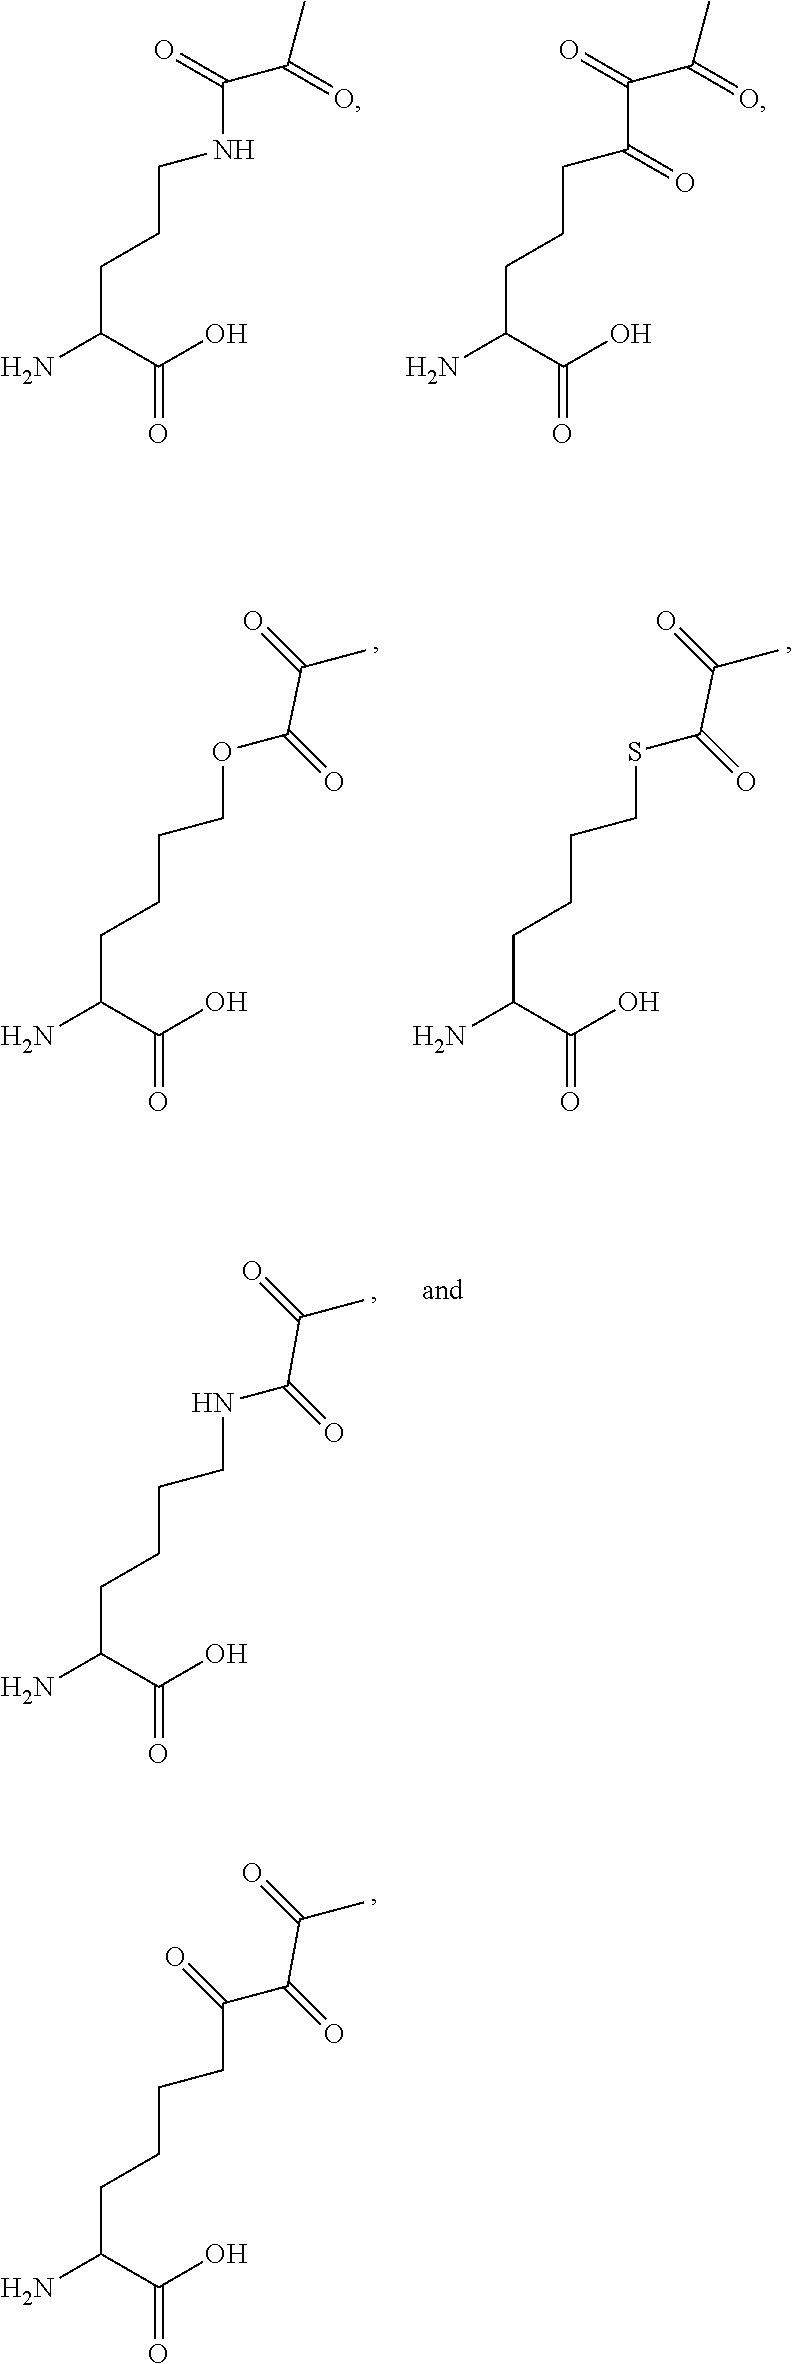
NC(C(O)=O)CCCCC(C(C(C)=O)=O)=O.NC(C(O)=O)CCCNC(C(=O)C)=O.NC(C(O)=O)CCCC(C(C(=O)C)=O)=O.NC(C(O)=O)CCCCOC(C(C)=O)=O.NC(C(O)=O)CCCCSC(C(C)=O)=O.NC(C(O)=O)CCCCNC(C(C)=O)=O
